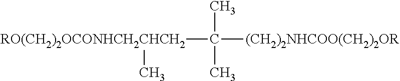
[RO(CH2)2OCONHCH2CHCH2](C([(CH2)2NHCOO(CH2)2OR])(C)C)C
